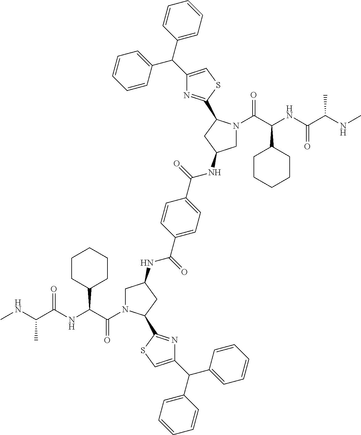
CNC(C(NC(C(=O)N1CC(NC(C2=CC=C(C(=O)NC3CN(C(C(NC(C(NC)C)=O)C4CCCCC4)=O)C(C4=NC(C(C5=CC=CC=C5)C5=CC=CC=C5)=CS4)C3)C=C2)=O)CC1C1=NC(C(C2=CC=CC=C2)C2=CC=CC=C2)=CS1)C1CCCCC1)=O)C
